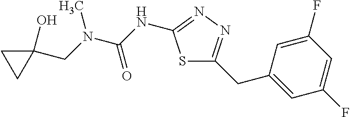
C(N(C(NC1=NN=C(CC2=CC(F)=CC(F)=C2)S1)=O)C)C1(O)CC1
